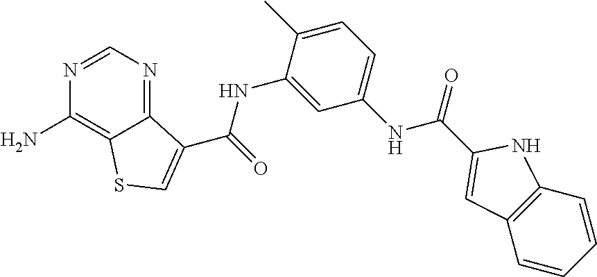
C1=NC(N)=C2C(=N1)C(C(NC1=CC(NC(=O)C3=CC4=C(C=CC=C4)N3)=CC=C1C)=O)=CS2
